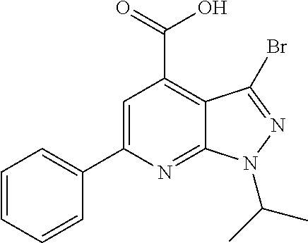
C1=CC=CC(C2=CC(C(=O)O)=C3C(=N2)N(C(C)C)N=C3Br)=C1
